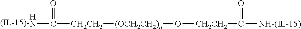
NC(=O)[CH2CH2][(OCH2CH2)n]O[CH2CH2]C(=O)[NH-(IL-15)]
